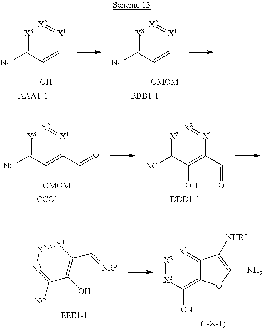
[AAA1-1].C(=C[X1]=[X2])(C(=[X3])[NC])O.[BBB1-1].C(=C[X1]=[X2])(C(=[X3])[NC])[OMOM].[CCC1-1].C(=C([X1]=[X2])C=O)(C(=[X3])[NC])[OMOM].[DDD1-1].C(=C([X1]=[X2])C=O)(C(=[X3])[NC])O.[X1]1[X2][X3]=C([NC])C(O)=C1C=[NR5].[EEE1-1].C(=C1C(=[X1])C([NHR5])=C(N)O1)([X3]=[X2])[CN].[(I-X-1)]
